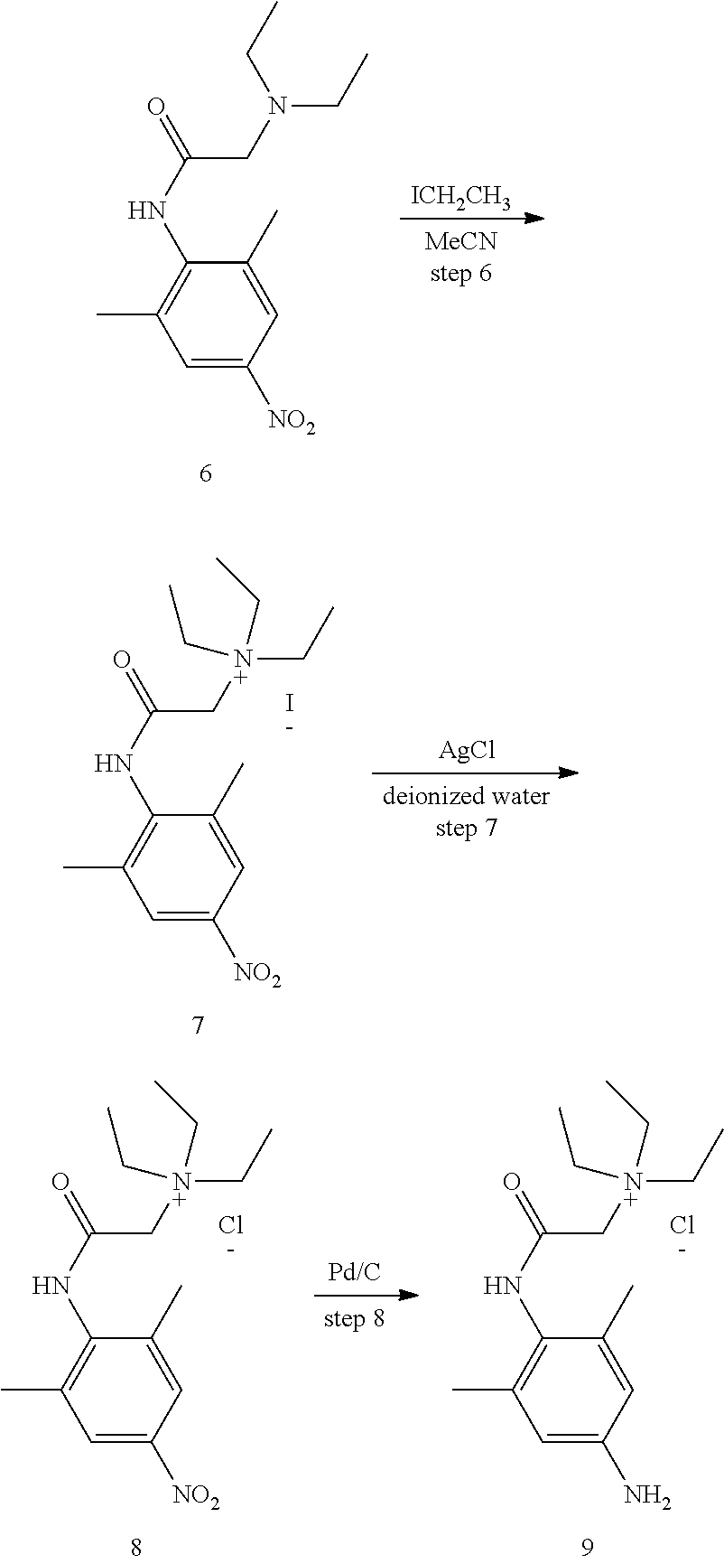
C1=C([NO2])C=C(C)C(NC(CN(CC)CC)=O)=C1C.[ICH2CH3].C1=C([NO2])C=C(C)C(NC(C[N+](CC)(CC)CC)=O)=C1C.I.[AgCl].C1=C([NO2])C=C(C)C(NC(C[N+](CC)(CC)CC)=O)=C1C.Cl.[Pd/C].C1=C(N)C=C(C)C(NC(C[N+](CC)(CC)CC)=O)=C1C.Cl
